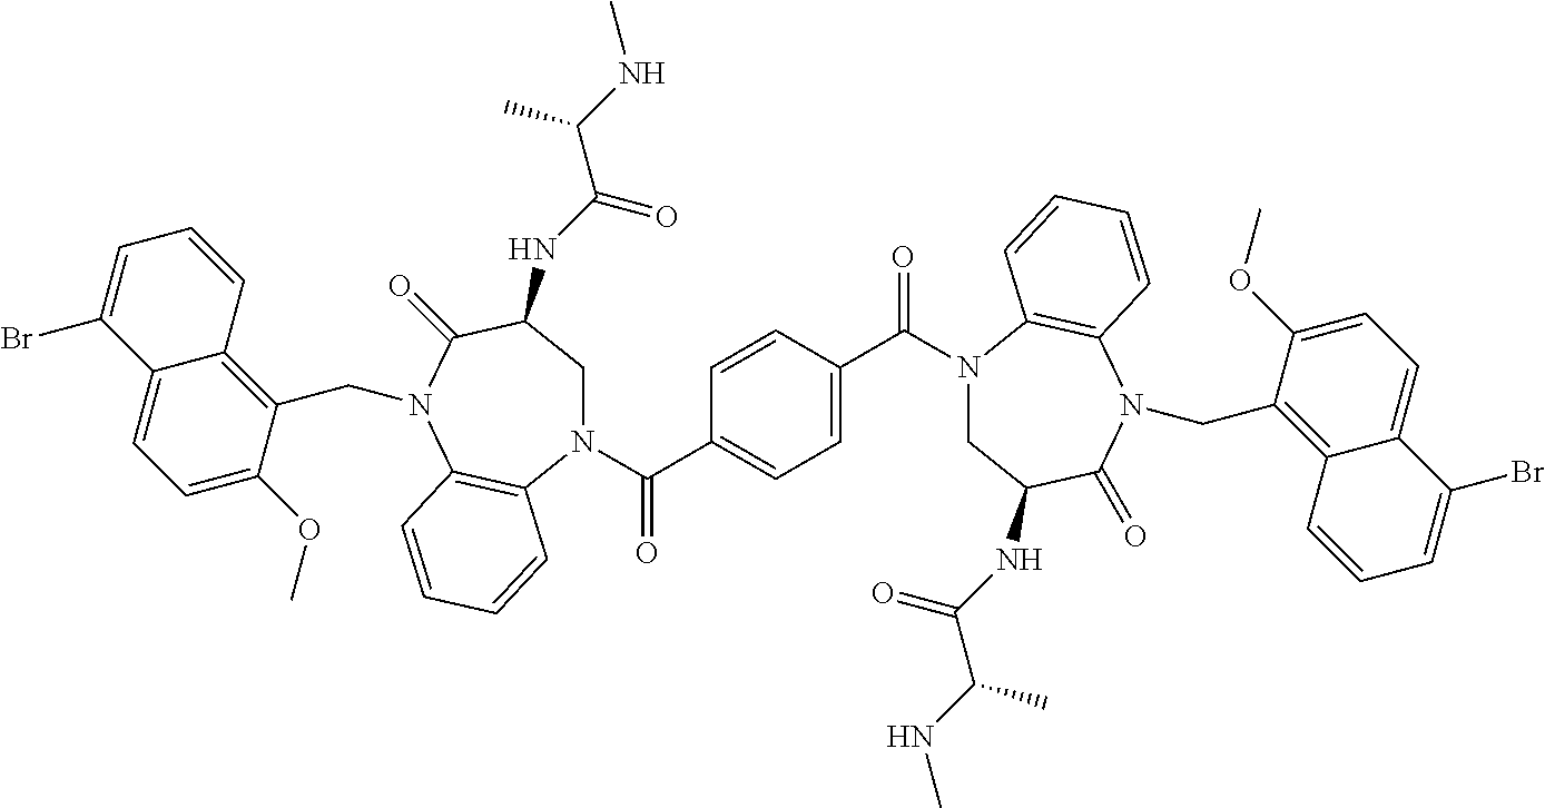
C1C(NC(C(NC)C)=O)C(=O)N(CC2=C3C(=CC=C2OC)C(Br)=CC=C3)C2=C(C=CC=C2)N1C(C1=CC=C(C(N2CC(NC(C(C)NC)=O)C(=O)N(CC3=C4C(=CC=C3OC)C(Br)=CC=C4)C3=C2C=CC=C3)=O)C=C1)=O
